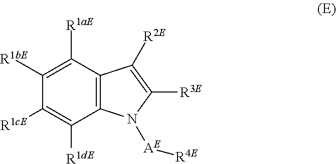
C12=C(C([R1aE])=C([R1bE])C([R1cE])=C1[R1dE])C([R2E])=C([R3E])N2[AE][R4E]
